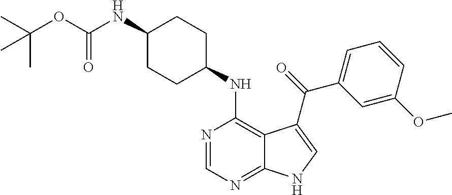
C1(NC(OC(C)(C)C)=O)CCC(NC2=C3C(=NC=N2)NC=C3C(=O)C2=CC=CC(OC)=C2)CC1
